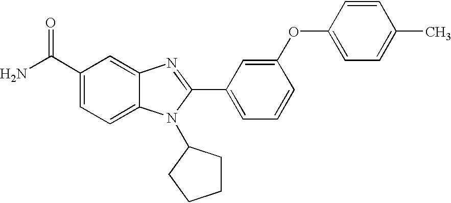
NC(C1=CC=C2C(=C1)N=C(C1=CC=CC(OC3=CC=C(C)C=C3)=C1)N2C1CCCC1)=O
